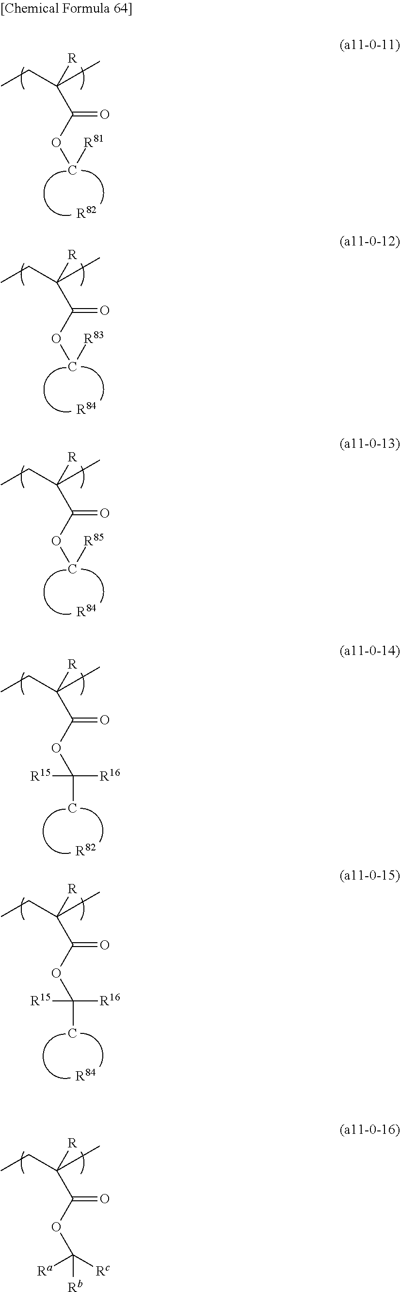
CCC(C)([R])C(OC[R81])=O.[R82].CCC(C)([R])C(OC[R83])=O.[R84].CCC(C)([R])C(OC[R85])=O.[R84].CCC(C)([R])C(OC([R16])([R15])C)=O.[R82].CCC(C)([R])C(OC([R16])([R15])C)=O.[R84].CCC(C)([R])C(OC([Rc])([Ra])[Rb])=O
